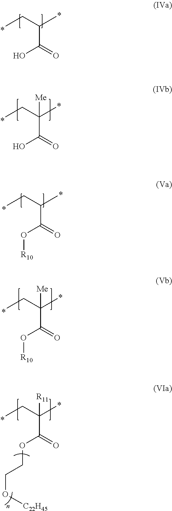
CCC(C)C(=O)O.CCC(C)C(=O)O[R10].CCC(C)(C(=O)OCCO[C22H45])[R11].CCC(C)(C(=O)O)[Me].CCC(C)(C(=O)O[R10])[Me]
